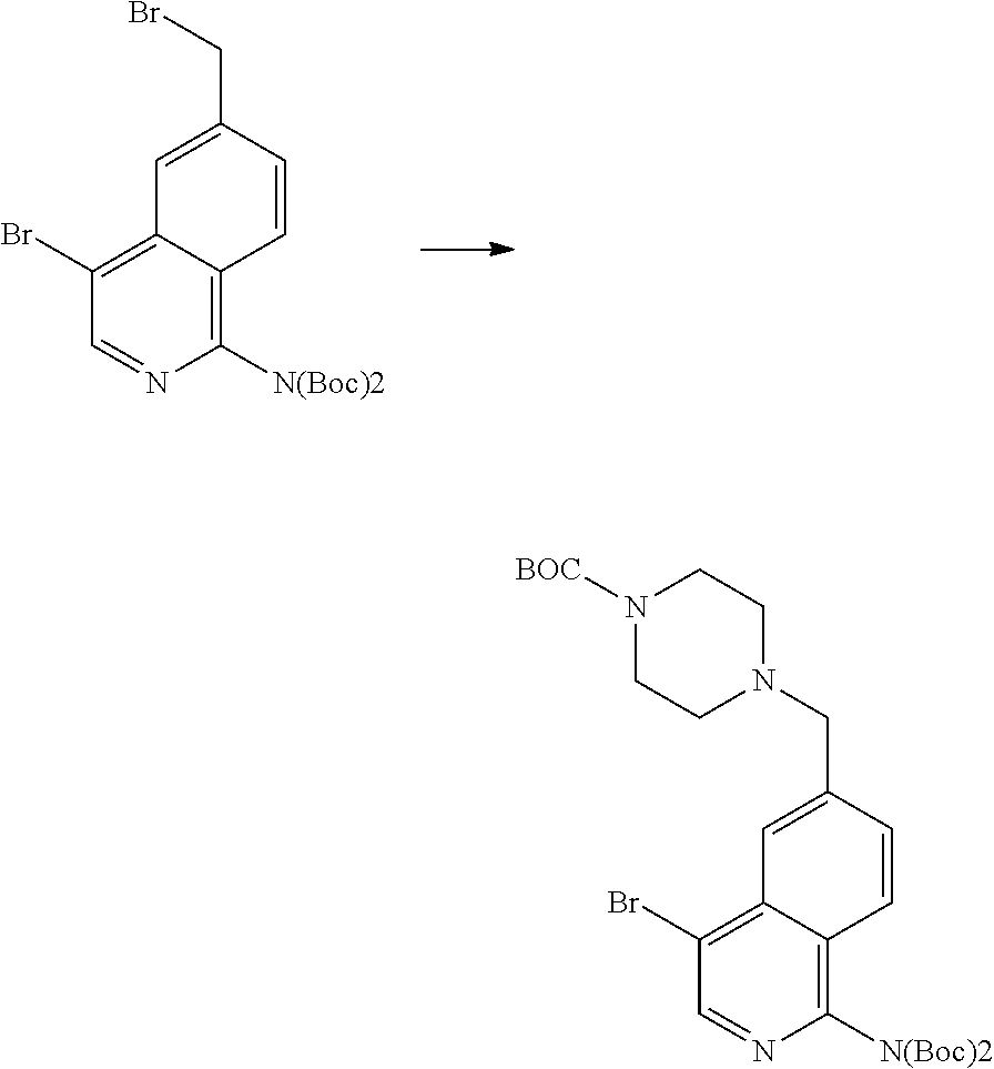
C1([N(Boc)2])=C2C(=C(Br)C=N1)C=C(CBr)C=C2.C1([N(Boc)2])=C2C(=C(Br)C=N1)C=C(CN1CCN([BOC])CC1)C=C2
